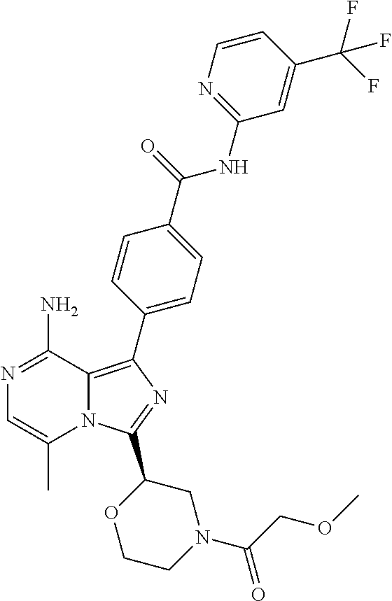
N1=C(N)C2=C(C3=CC=C(C(=O)NC4=NC=CC(C(F)(F)F)=C4)C=C3)N=C(C3OCCN(C(COC)=O)C3)N2C(C)=C1
